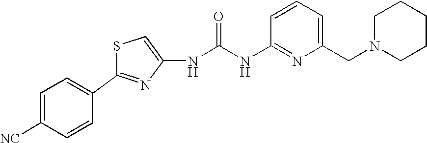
C(NC1=NC(CN2CCCCC2)=CC=C1)(=O)NC1=CSC(C2=CC=C([NC])C=C2)=N1
